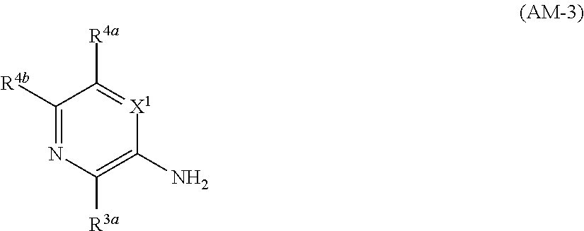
C1([R4b])=NC([R3a])=C(N)[X1]=C1[R4a]
